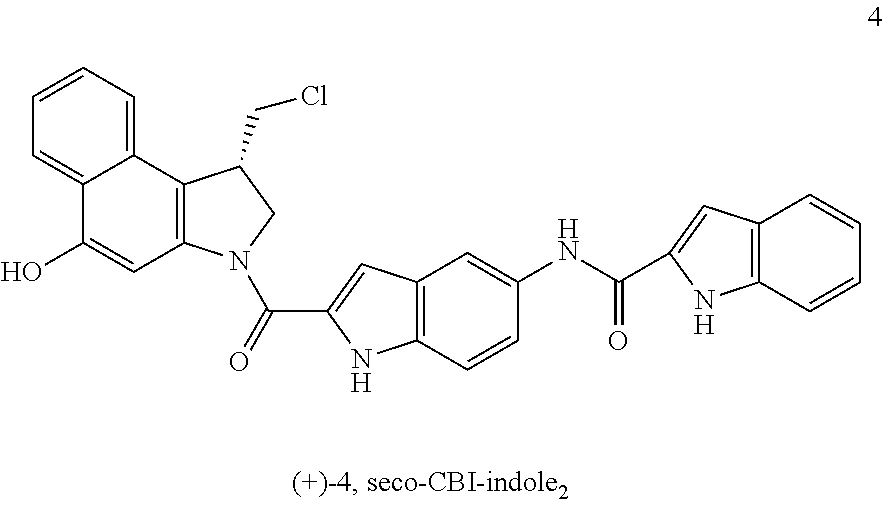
C12=C(C=CC(NC(=O)C3=CC4=C(C=CC=C4)N3)=C1)NC(C(=O)N1C3=C(C4=CC=CC=C4C(O)=C3)C(CCl)C1)=C2
